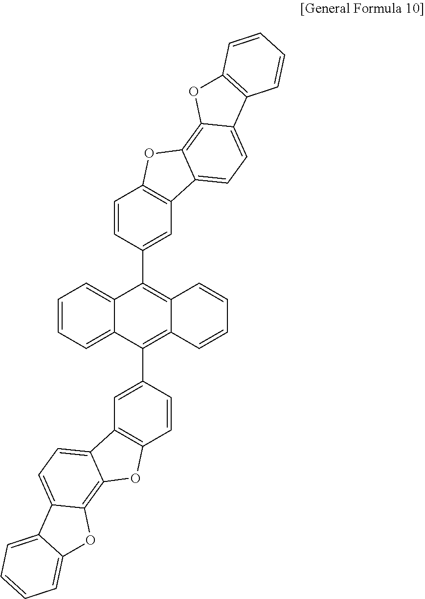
C1=CC=C2C(=C1)C(C1=CC3=C(C=C1)OC1=C4C(=CC=C31)C1=C(O4)C=CC=C1)=C1C(=C2C2=CC3=C(C=C2)OC2=C4C(=CC=C32)C2=CC=CC=C2O4)C=CC=C1
